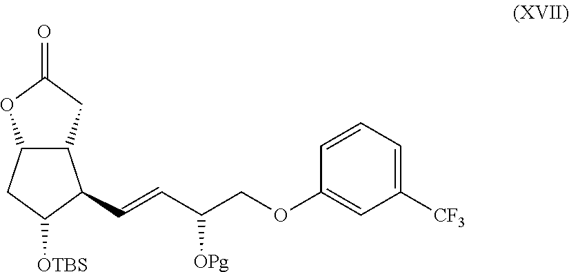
C12C(C(C=CC(COC3=CC([CF3])=CC=C3)[OPg])C([OTBS])C1)CC(=O)O2
